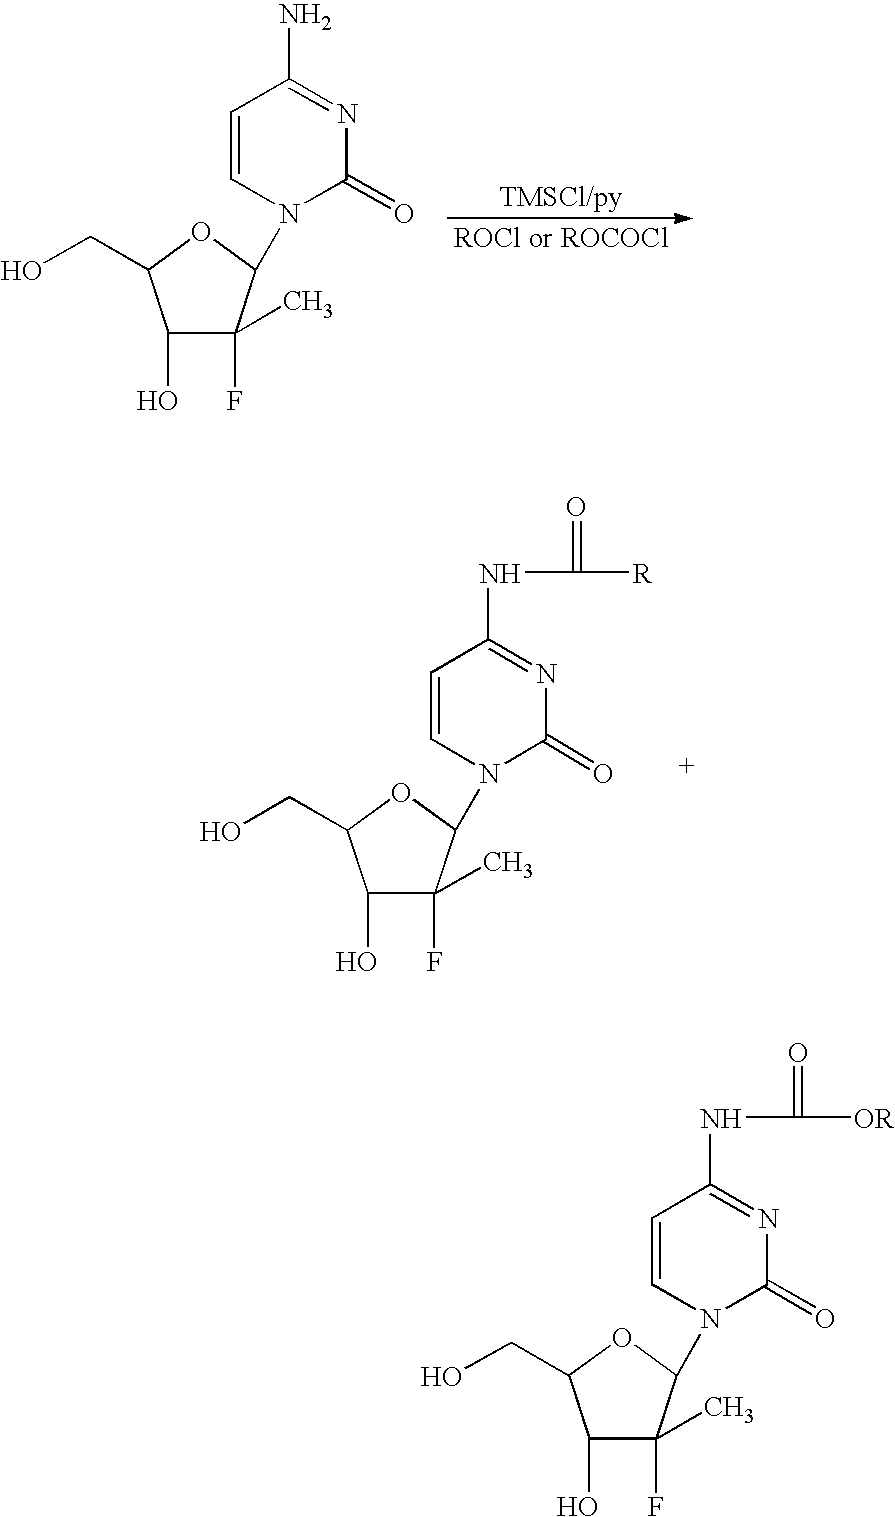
C1(O)C(C)(F)C(N2C(=O)N=C(N)C=C2)OC1CO.C1(O)C(C)(F)C(N2C(=O)N=C(NC([R])=O)C=C2)OC1CO.C1(O)C(C)(F)C(N2C(=O)N=C(NC([OR])=O)C=C2)OC1CO
